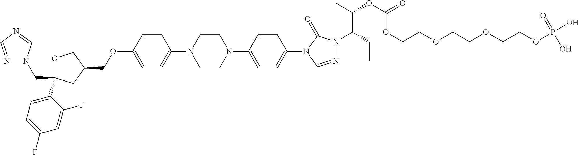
C1OC(C2=CC=C(F)C=C2F)(CN2N=CN=C2)CC1COC1=CC=C(N2CCN(C3=CC=C(N4C=NN(C(CC)C(C)OC(=O)OCCOCCOCCOP(O)(=O)O)C4=O)C=C3)CC2)C=C1
